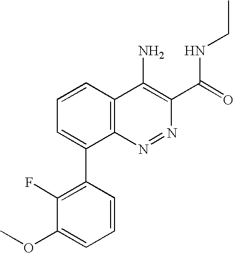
C1(F)=C(C2=CC=CC3=C2N=NC(C(=O)NCC)=C3N)C=CC=C1OC
